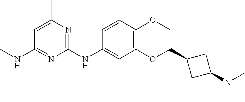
C1(NC)=NC(NC2=CC(OCC3CC(N(C)C)C3)=C(OC)C=C2)=NC(C)=C1
